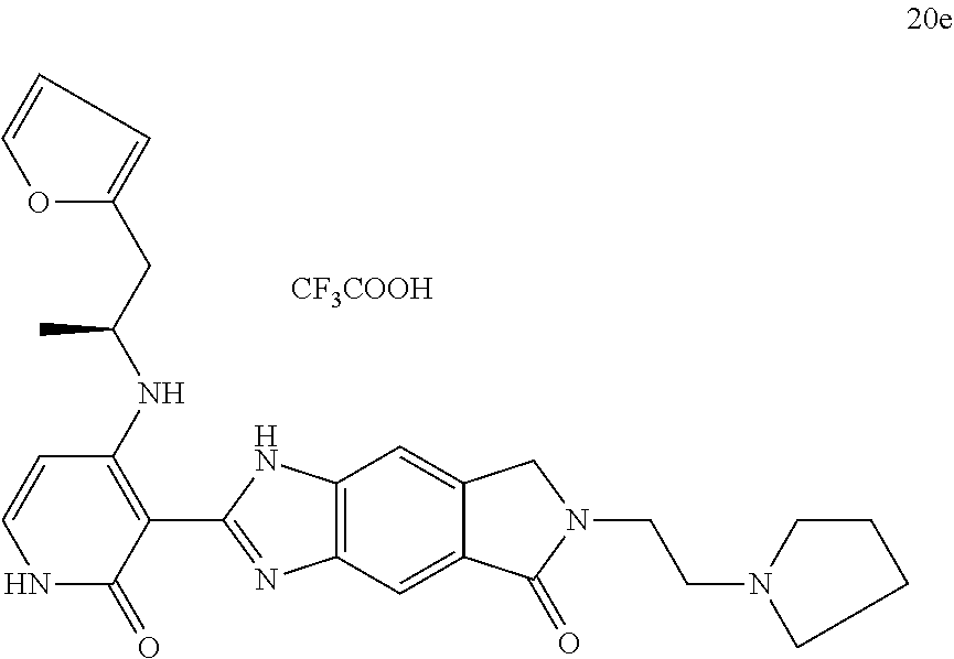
C1=COC(CC(NC2=C(C3=NC4=C(N3)C=C3C(=C4)C(=O)N(CCN4CCCC4)C3)C(=O)NC=C2)C)=C1.[CF3COOH]
